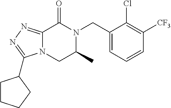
C12=NN=C(C3CCCC3)N1CC(C)N(CC1=CC=CC([CF3])=C1Cl)C2=O
